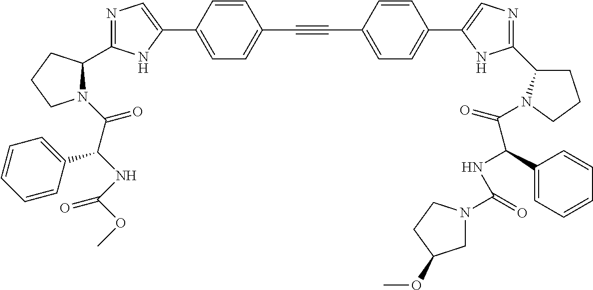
N1=C(C2N(C(C(NC(OC)=O)C3=CC=CC=C3)=O)CCC2)NC(C2=CC=C(C#CC3=CC=C(C4=CN=C(C5CCCN5C(=O)C(NC(=O)N5CC(OC)CC5)C5=CC=CC=C5)N4)C=C3)C=C2)=C1
